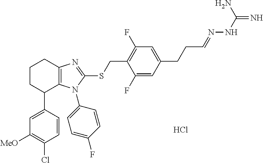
C1([MeO])=C(Cl)C=CC(C2C3=C(CCC2)N=C(SCC2=C(F)C=C(CCC=NNC(=N)N)C=C2F)N3C2=CC=C(F)C=C2)=C1.Cl
